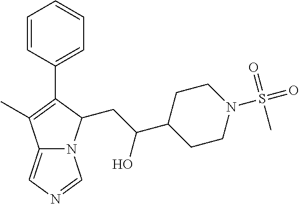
C12=CN=CN1C(CC(C1CCN(S(=O)(=O)C)CC1)O)C(C1=CC=CC=C1)=C2C
